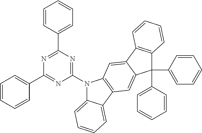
N1(C2=NC(C3=CC=CC=C3)=NC(C3=CC=CC=C3)=N2)C2=CC=CC=C2C2=C1C=C1C(=C2)C(C2=CC=CC=C2)(C2=CC=CC=C2)C2=C1C=CC=C2
